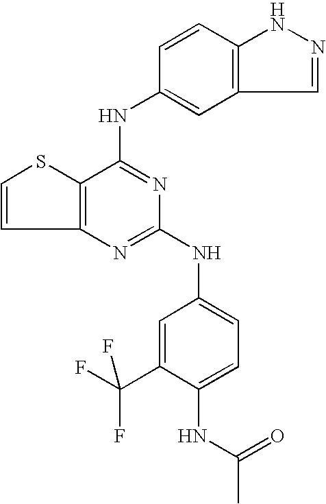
C12=C(C(NC3=CC4=C(C=C3)NN=C4)=NC(NC3=CC=C(NC(=O)C)C(C(F)(F)F)=C3)=N1)SC=C2
